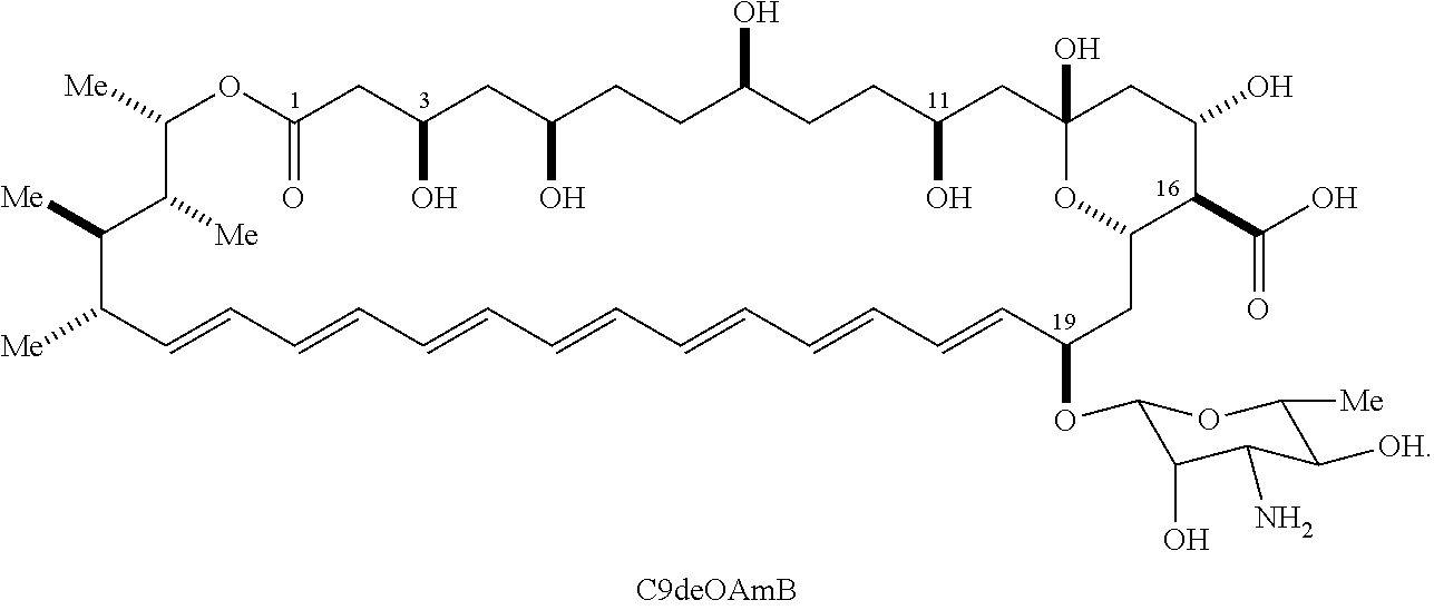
C1([Me])OC(=O)CC(O)CC(O)CCC(O)CCC(O)CC2(O)OC(CC(OC3C(O)C(N)C([OH])C([Me])O3)C=CC=CC=CC=CC=CC=CC=CC([Me])C([Me])C1[Me])C(C(=O)O)C(O)C2
